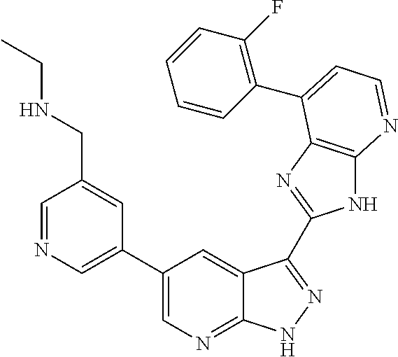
C1=NC=C(C2=CN=C3C(=C2)C(C2=NC4=C(N2)N=CC=C4C2=C(F)C=CC=C2)=NN3)C=C1CNCC
